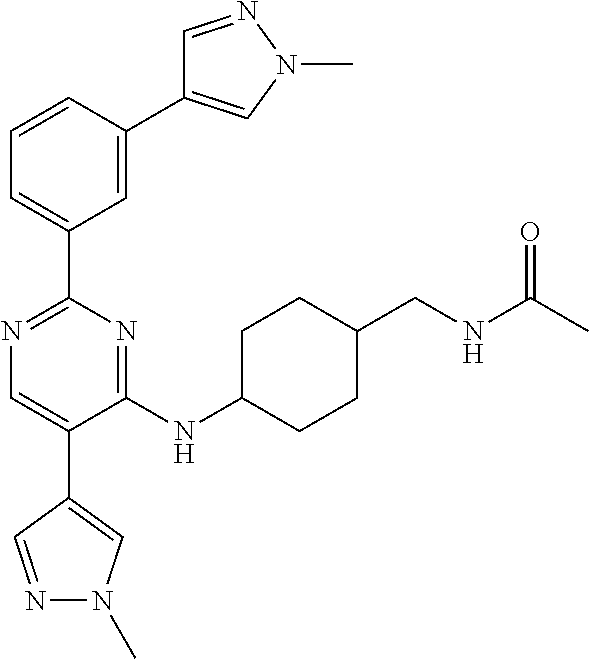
C1=NN(C)C=C1C1=CC(C2=NC=C(C3=CN(C)N=C3)C(NC3CCC(CNC(C)=O)CC3)=N2)=CC=C1
